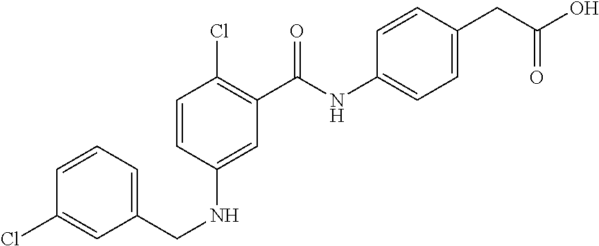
C1=CC=C(CNC2=CC(C(NC3=CC=C(CC(O)=O)C=C3)=O)=C(Cl)C=C2)C=C1Cl
